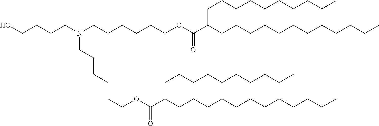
C(CCCOC(C(CCCCCCCCCCCC)CCCCCCCCCC)=O)CCN(CCCCO)CCCCCCOC(C(CCCCCCCCCCCC)CCCCCCCCCC)=O
